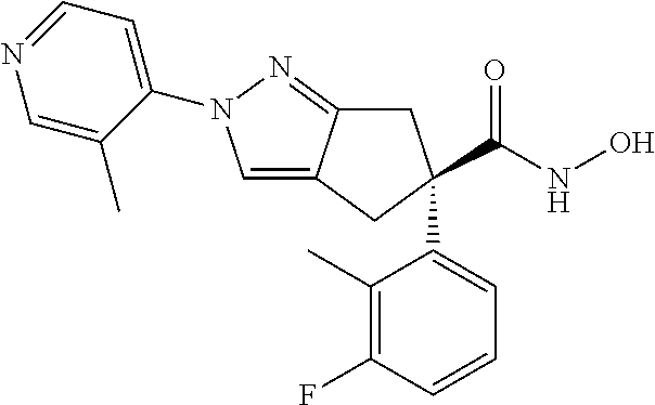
C1=C2C(=NN1C1=CC=NC=C1C)CC(C1=CC=CC(F)=C1C)(C(NO)=O)C2
